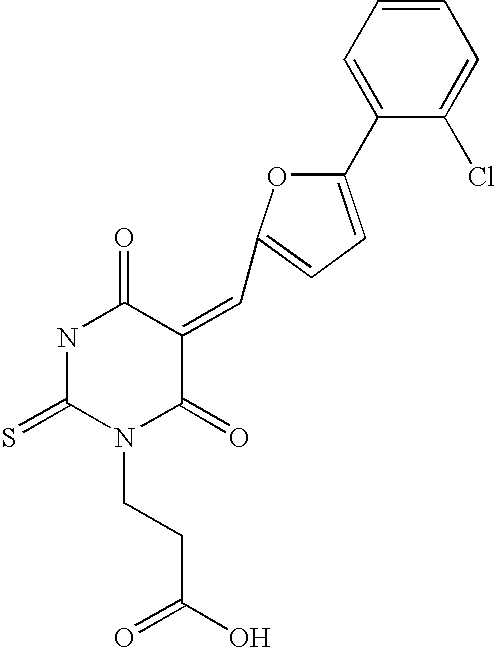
C1=CC=C(C2=CC=C(C=C3C(=O)NC(=S)N(CCC(=O)O)C3=O)O2)C(Cl)=C1
